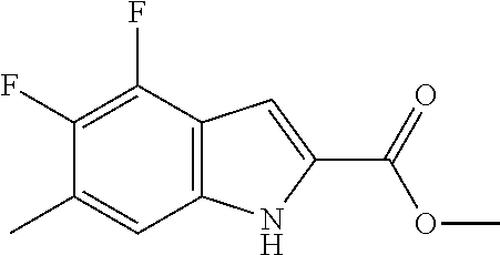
C12=C(C(F)=C(F)C(C)=C1)C=C(C(=O)OC)N2
